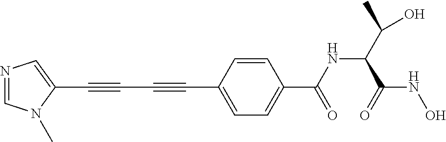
C1(C#CC#CC2=CC=C(C(NC(C(O)C)C(NO)=O)=O)C=C2)=CN=CN1C
